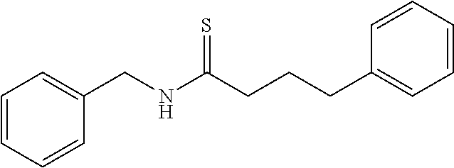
C1(CNC(CCCC2=CC=CC=C2)=S)=CC=CC=C1
